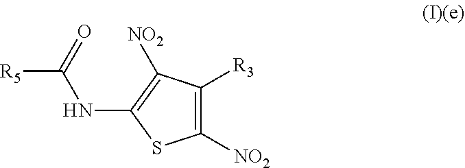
C1([R3])=C([NO2])SC(NC(=O)[R5])=C1[NO2]
